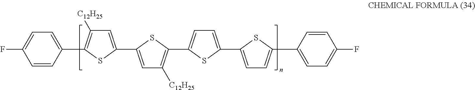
C1=C(C2=CC([C12H25])=C(C3=CC=C(C4=CC=C(C5=CC=C(F)C=C5)S4)S3)S2)SC(C2=CC=C(F)C=C2)=C1[C12H25]
